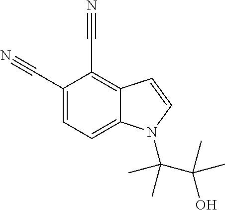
C12=C(C#N)C(C#N)=CC=C1N(C(C)(C(C)(C)O)C)C=C2
